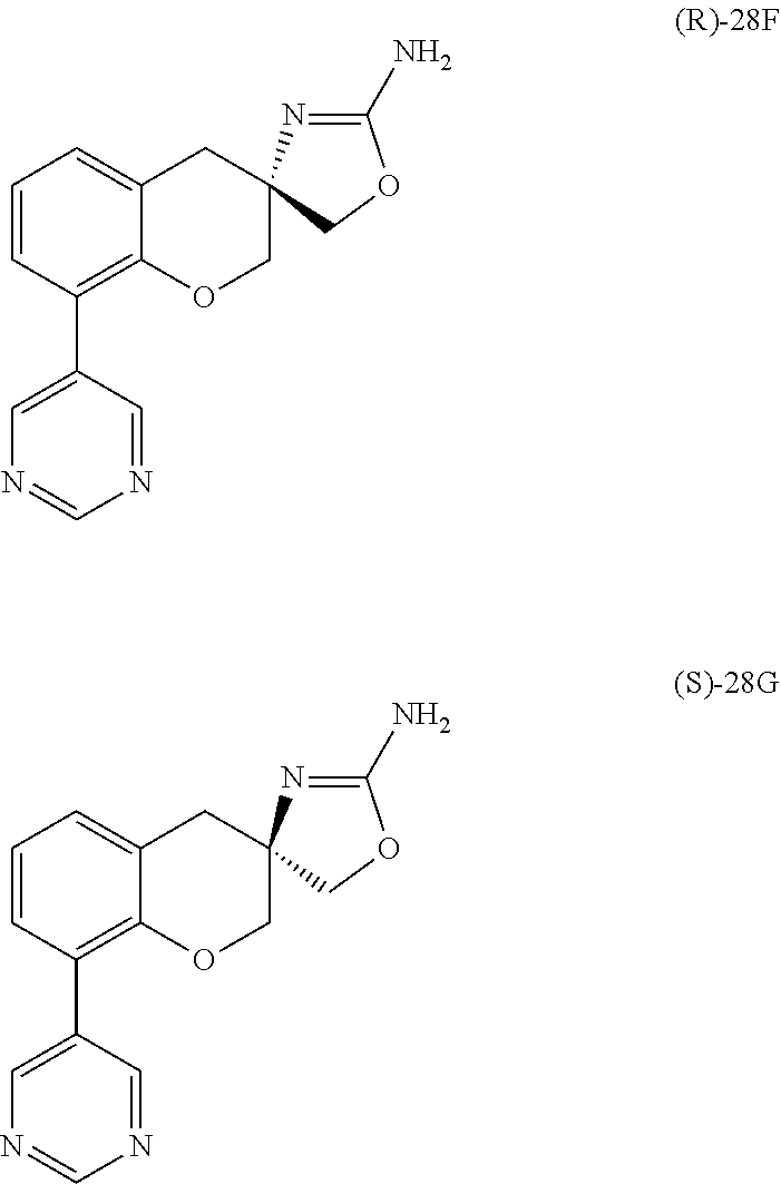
C1=C2C(=C(C3=CN=CN=C3)C=C1)OCC1(C2)N=C(N)OC1.C1=C2C(=C(C3=CN=CN=C3)C=C1)OCC1(C2)N=C(N)OC1
